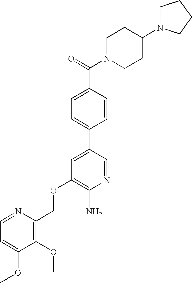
C(OC1=C(N)N=CC(C2=CC=C(C(=O)N3CCC(N4CCCC4)CC3)C=C2)=C1)C1=C(OC)C(OC)=CC=N1
